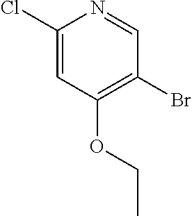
C1=NC(Cl)=CC(OCC)=C1Br
